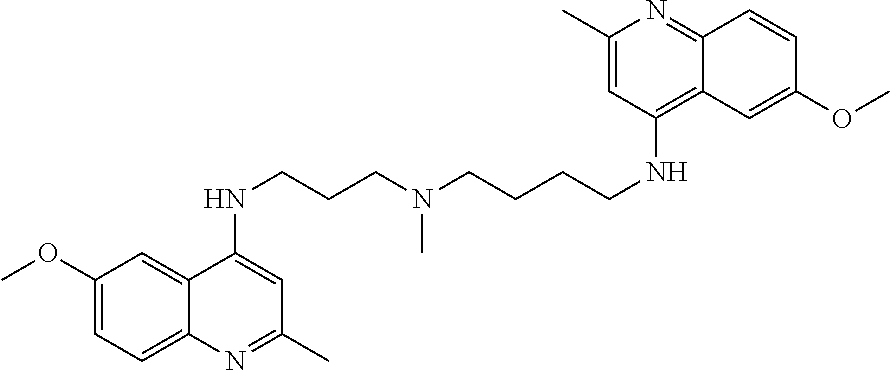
C1(OC)=CC=C2C(=C1)C(NCCCN(CCCCNC1=C3C(=NC(C)=C1)C=CC(OC)=C3)C)=CC(C)=N2
